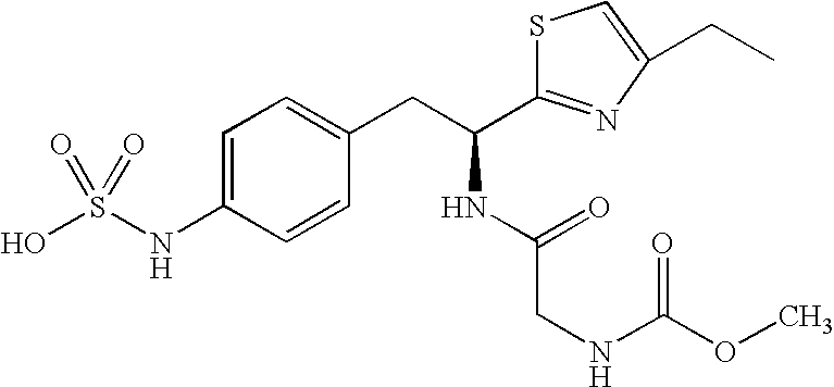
C1=C(NS(O)(=O)=O)C=CC(CC(NC(CNC(OC)=O)=O)C2=NC(CC)=CS2)=C1
